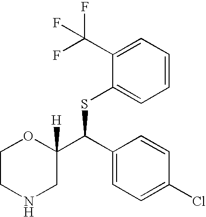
C1(C(C2([H])OCCNC2)SC2=CC=CC=C2C(F)(F)F)=CC=C(Cl)C=C1
